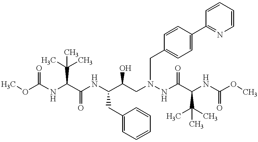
COC(NC(C(=O)NC(CC1=CC=CC=C1)C(O)CN(NC(C(C(C)(C)C)NC(=O)OC)=O)CC1=CC=C(C2=NC=CC=C2)C=C1)C(C)(C)C)=O
